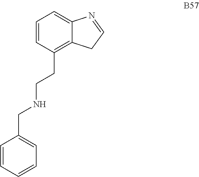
C1=CC(CCNCC2=CC=CC=C2)=C2C(=C1)N=CC2
